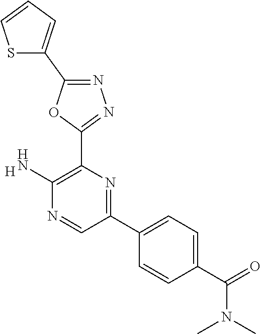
[H].C1(N)=C(C2=NN=C(C3=CC=CS3)O2)N=C(C2=CC=C(C(=O)N(C)C)C=C2)C=N1
